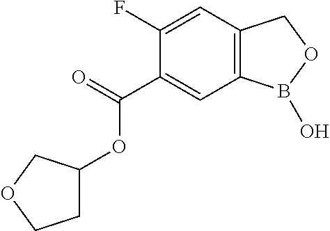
C1(C(=O)OC2CCOC2)=CC2=C(C=C1F)COB2O
